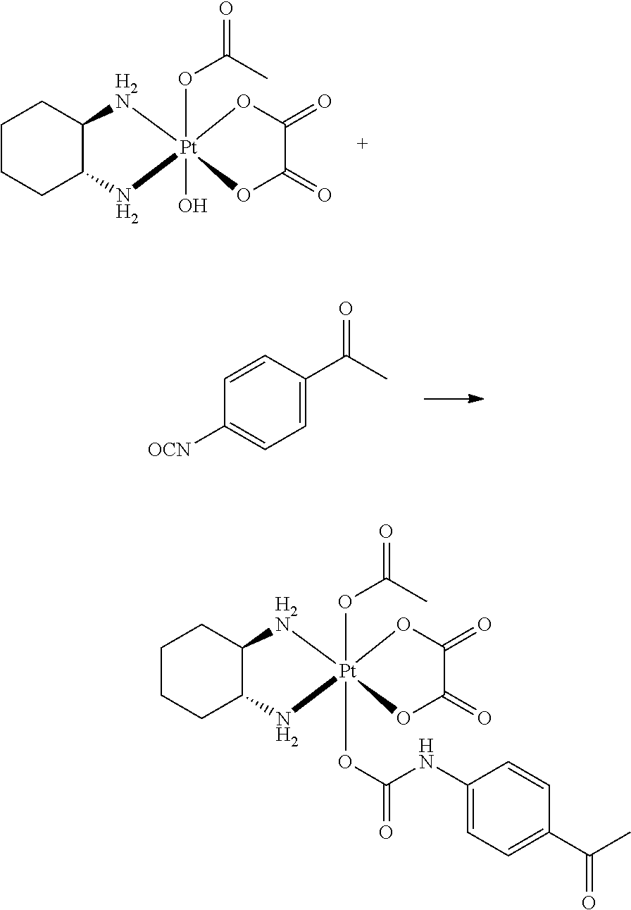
C1CCC2C(C1)[H2N][Pt]1(OC(=O)C)(O)(N2)OC(=O)C(=O)O1.C1=CC(C(C)=O)=CC=C1[OCN].C1CCC2C(C1)[H2N][Pt]1(OC(=O)C)(OC(=O)NC3=CC=C(C(=O)C)C=C3)(N2)OC(=O)C(=O)O1
